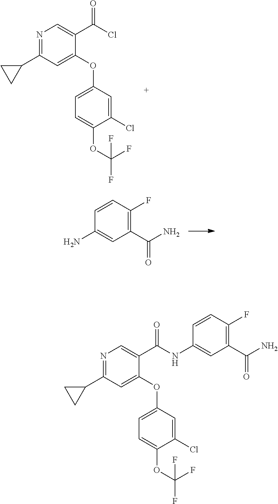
O(C1=CC(C2CC2)=NC=C1C(Cl)=O)C1=CC=C(OC(F)(F)F)C(Cl)=C1.C1=CC(F)=C(C(N)=O)C=C1N.O(C1=CC(C2CC2)=NC=C1C(=O)NC1=CC(C(N)=O)=C(F)C=C1)C1=CC=C(OC(F)(F)F)C(Cl)=C1
